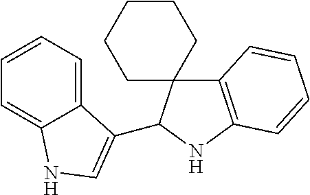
C1=CC=C2C(=C1)NC=C2C1C2(C3=C(N1)C=CC=C3)CCCCC2
